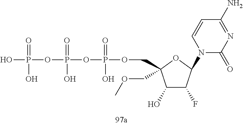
O(P(=O)(O)OCC1(COC)C(O)C(F)C(N2C(=O)N=C(N)C=C2)O1)P(OP(O)(=O)O)(=O)O
